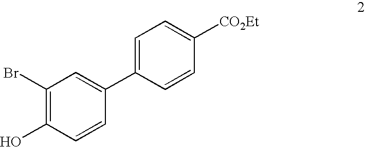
C1(Br)=C(O)C=CC(C2=CC=C([CO2Et])C=C2)=C1
